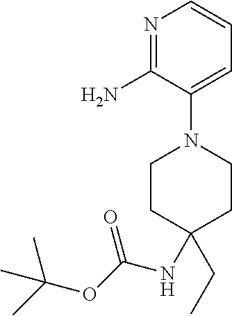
N1=C(N)C(N2CCC(CC)(NC(OC(C)(C)C)=O)CC2)=CC=C1
